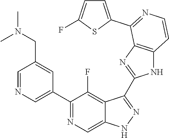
C1=NC=C(C2=NC=C3C(=C2F)C(C2=NC4=C(N2)C=CN=C4C2=CC=C(F)S2)=NN3)C=C1CN(C)C
